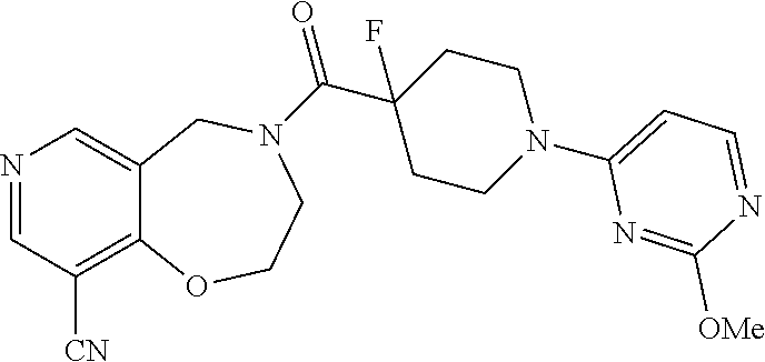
N1=CC([CN])=C2C(=C1)CN(C(C1(F)CCN(C3=CC=NC([OMe])=N3)CC1)=O)CCO2
